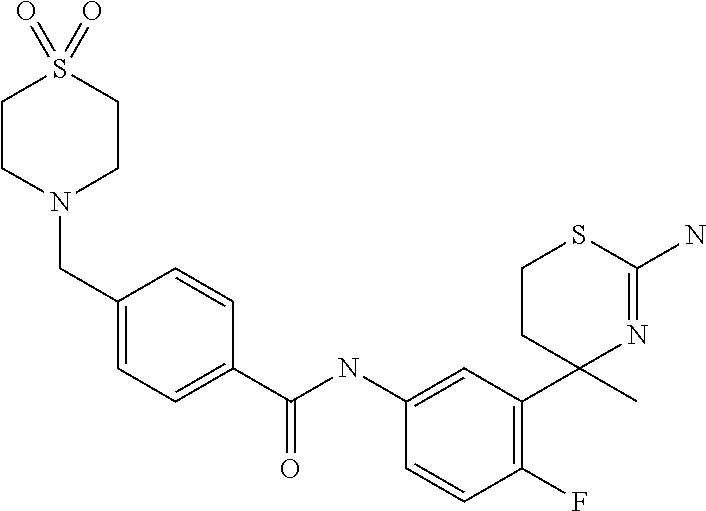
C1=C(NC(C2=CC=C(CN3CCS(=O)(=O)CC3)C=C2)=O)C=CC(F)=C1C1(C)N=C(N)SCC1
